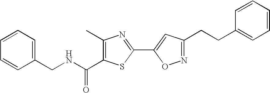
C1(C)=C(C(NCC2=CC=CC=C2)=O)SC(C2=CC(CCC3=CC=CC=C3)=NO2)=N1
